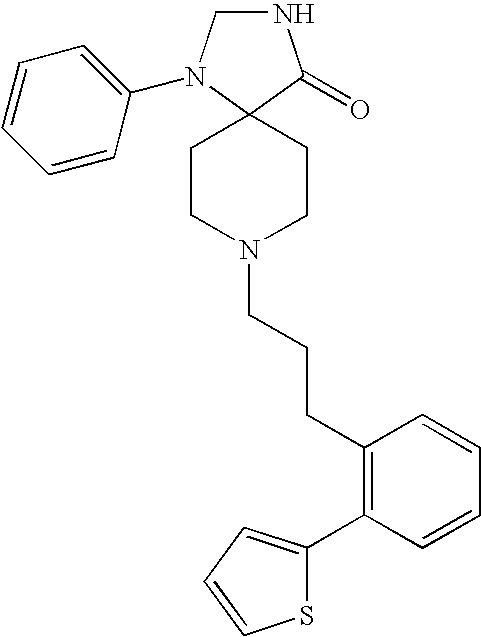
N1CN(C2=CC=CC=C2)C2(C1=O)CCN(CCCC1=C(C3=CC=CS3)C=CC=C1)CC2
